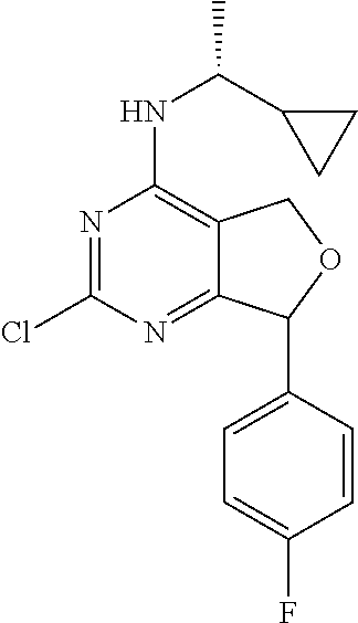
N1=C(Cl)N=C2C(=C1NC(C1CC1)C)COC2C1=CC=C(F)C=C1
